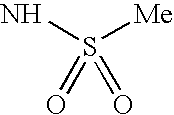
O=S(=O)(N)[Me]
